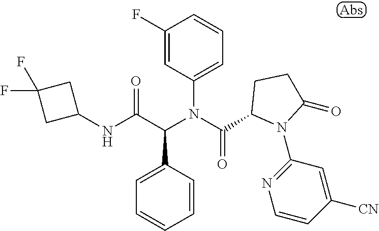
C1=CC(C(C(NC2CC(F)(F)C2)=O)N(C(=O)C2N(C3=NC=CC([CN])=C3)C(=O)CC2)C2=CC=CC(F)=C2)=CC=C1
